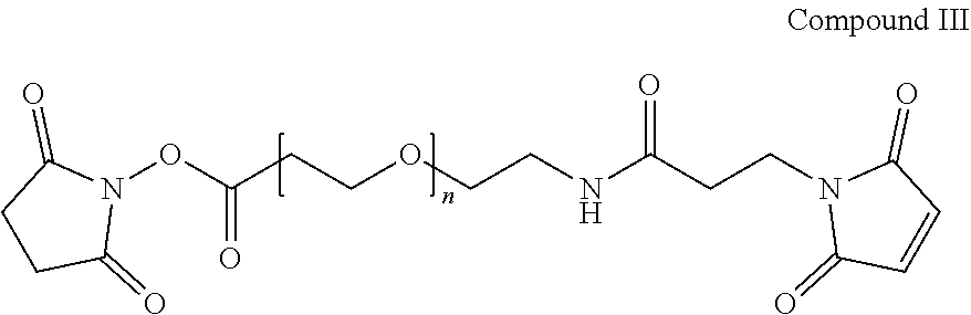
C(CCOCCNC(CCN1C(=O)C=CC1=O)=O)(ON1C(=O)CCC1=O)=O
